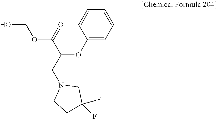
C1=CC=C(OC(CN2CCC(F)(F)C2)C(OCO)=O)C=C1
